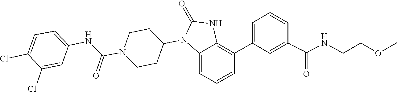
O=C1NC2=C(C3=CC=CC(C(NCCOC)=O)=C3)C=CC=C2N1C1CCN(C(NC2=CC=C(Cl)C(Cl)=C2)=O)CC1
